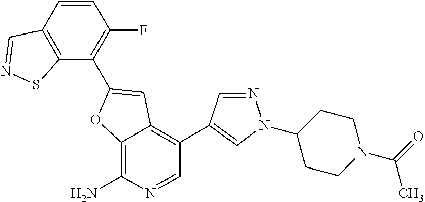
C12=C(N)N=CC(C3=CN(C4CCN(C(=O)C)CC4)N=C3)=C1C=C(C1=C(F)C=CC3=C1SN=C3)O2
